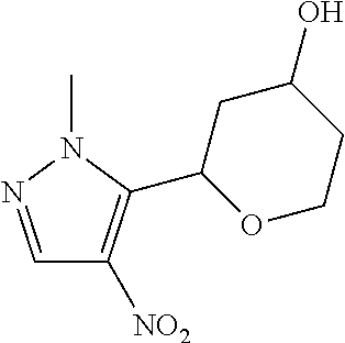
C1=NN(C)C(C2OCCC(O)C2)=C1[NO2]
